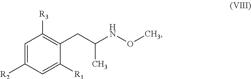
C1=C([R2])C=C([R1])C(CC(NOC)C)=C1[R3]
